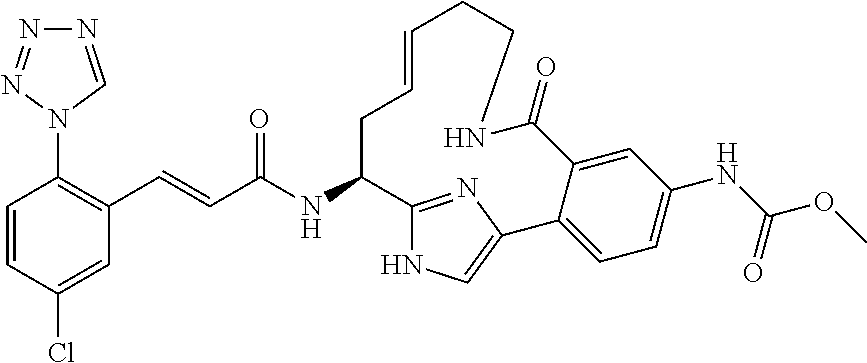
N1=CN(C2=C(C=CC(NC3C4=NC(=CN4)C4=CC=C(NC(OC)=O)C=C4C(=O)NCCC=CC3)=O)C=C(Cl)C=C2)N=N1
